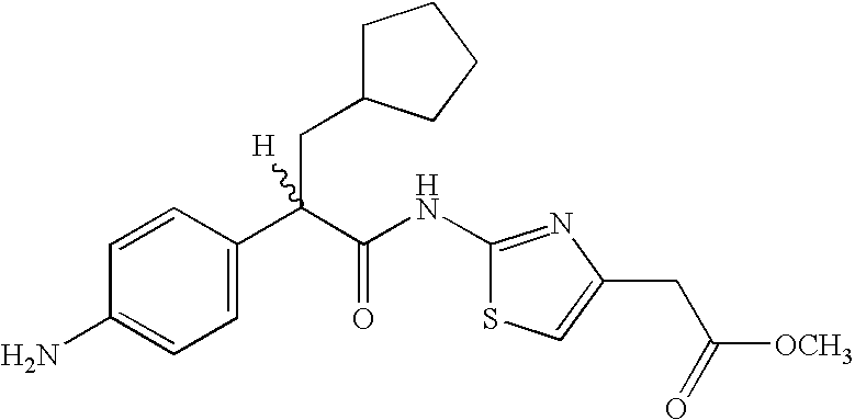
C1=C(C(C(NC2=NC(CC(=O)[OCH3])=CS2)=O)(CC2CCCC2)[H])C=CC(N)=C1
